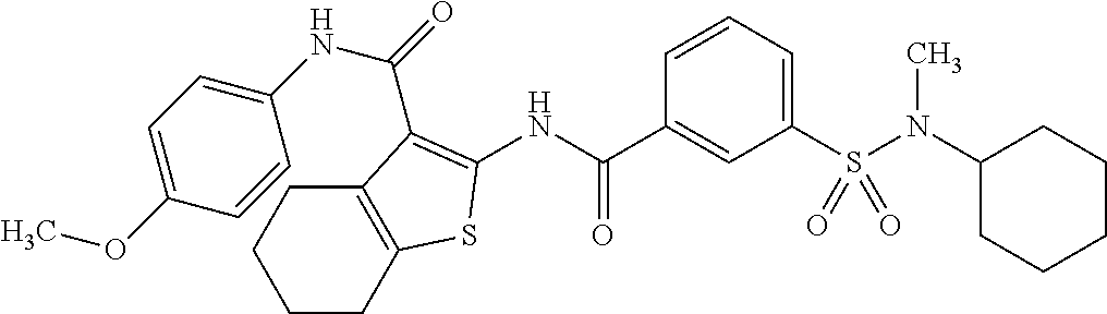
C1CC2=C(CC1)C(C(=O)NC1=CC=C(OC)C=C1)=C(NC(C1=CC(S(N(C3CCCCC3)C)(=O)=O)=CC=C1)=O)S2
